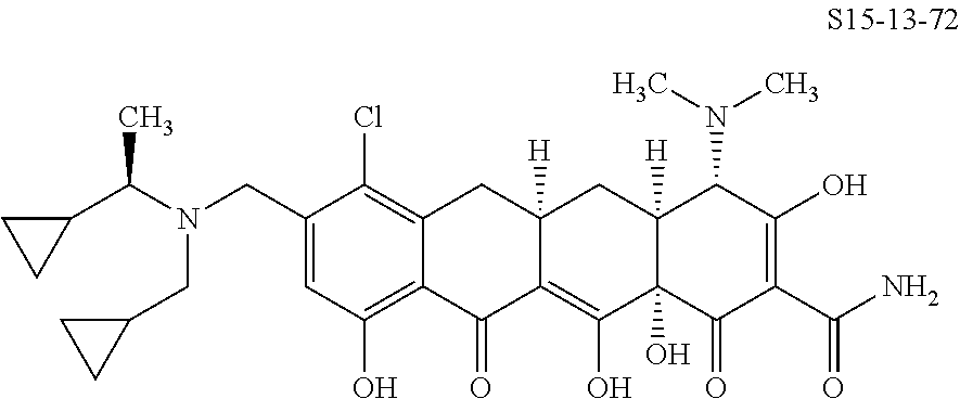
N(CC1=CC(O)=C2C(=C1Cl)CC1([H])C(=C(O)C3(O)C([H])(C1)C(N(C)C)C(O)=C(C(N)=O)C3=O)C2=O)(C(C1CC1)C)CC1CC1
